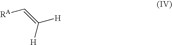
[RA]C=C([H])[H]
